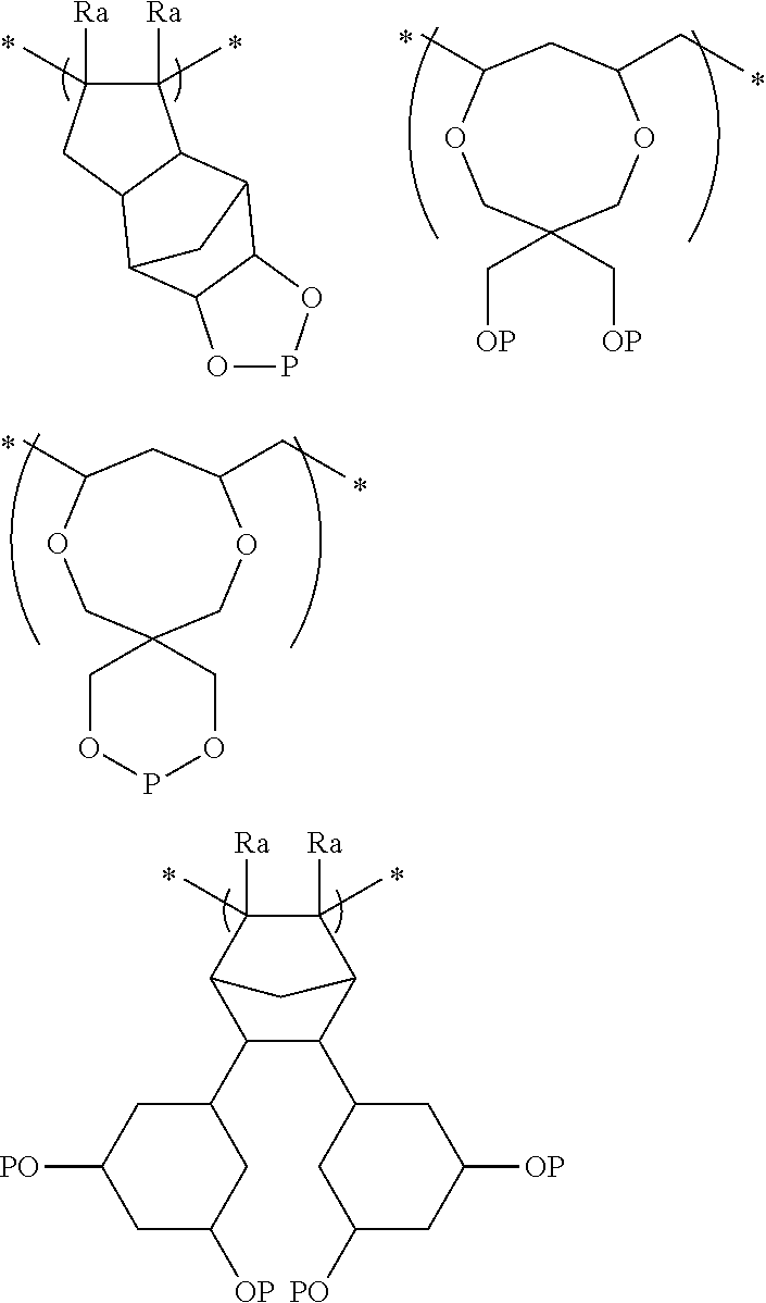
C1C(C)OCC2(COC1CC)COPOC2.C1(C2CC([PO])CC([OP])C2)C(C2CC([PO])CC([OP])C2)C2C(C)([Ra])C(C)([Ra])C1C2.C1(C)([Ra])C(C)([Ra])CC2C1C1C3C(C2C1)OPO3.C1C(C)OCC(C[OP])(C[OP])COC1CC
